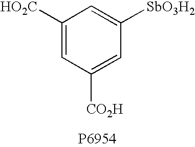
C1([HO2C])=CC([CO2H])=CC([SbO3H2])=C1
